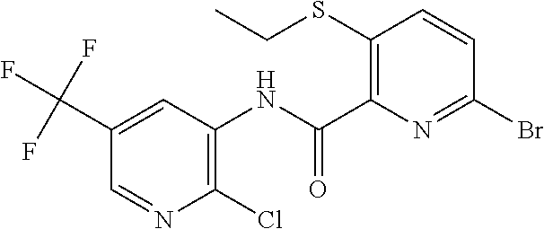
C1(Cl)=C(NC(C2=C(SCC)C=CC(Br)=N2)=O)C=C(C(F)(F)F)C=N1
